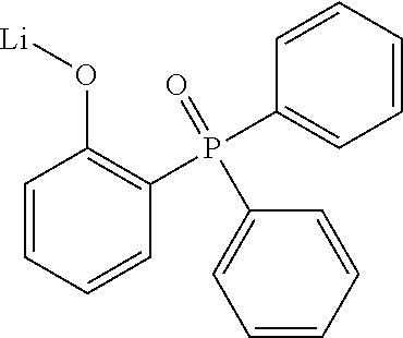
C1=CC=CC(P(C2=CC=CC=C2)(=O)C2=CC=CC=C2)=C1O[Li]
